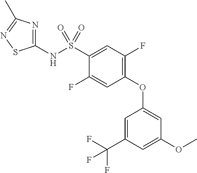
C1(NS(C2=CC(F)=C(OC3=CC(OC)=CC(C(F)(F)F)=C3)C=C2F)(=O)=O)=NC(C)=NS1
